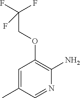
C1=C(C)C=NC(N)=C1OCC(F)(F)F
